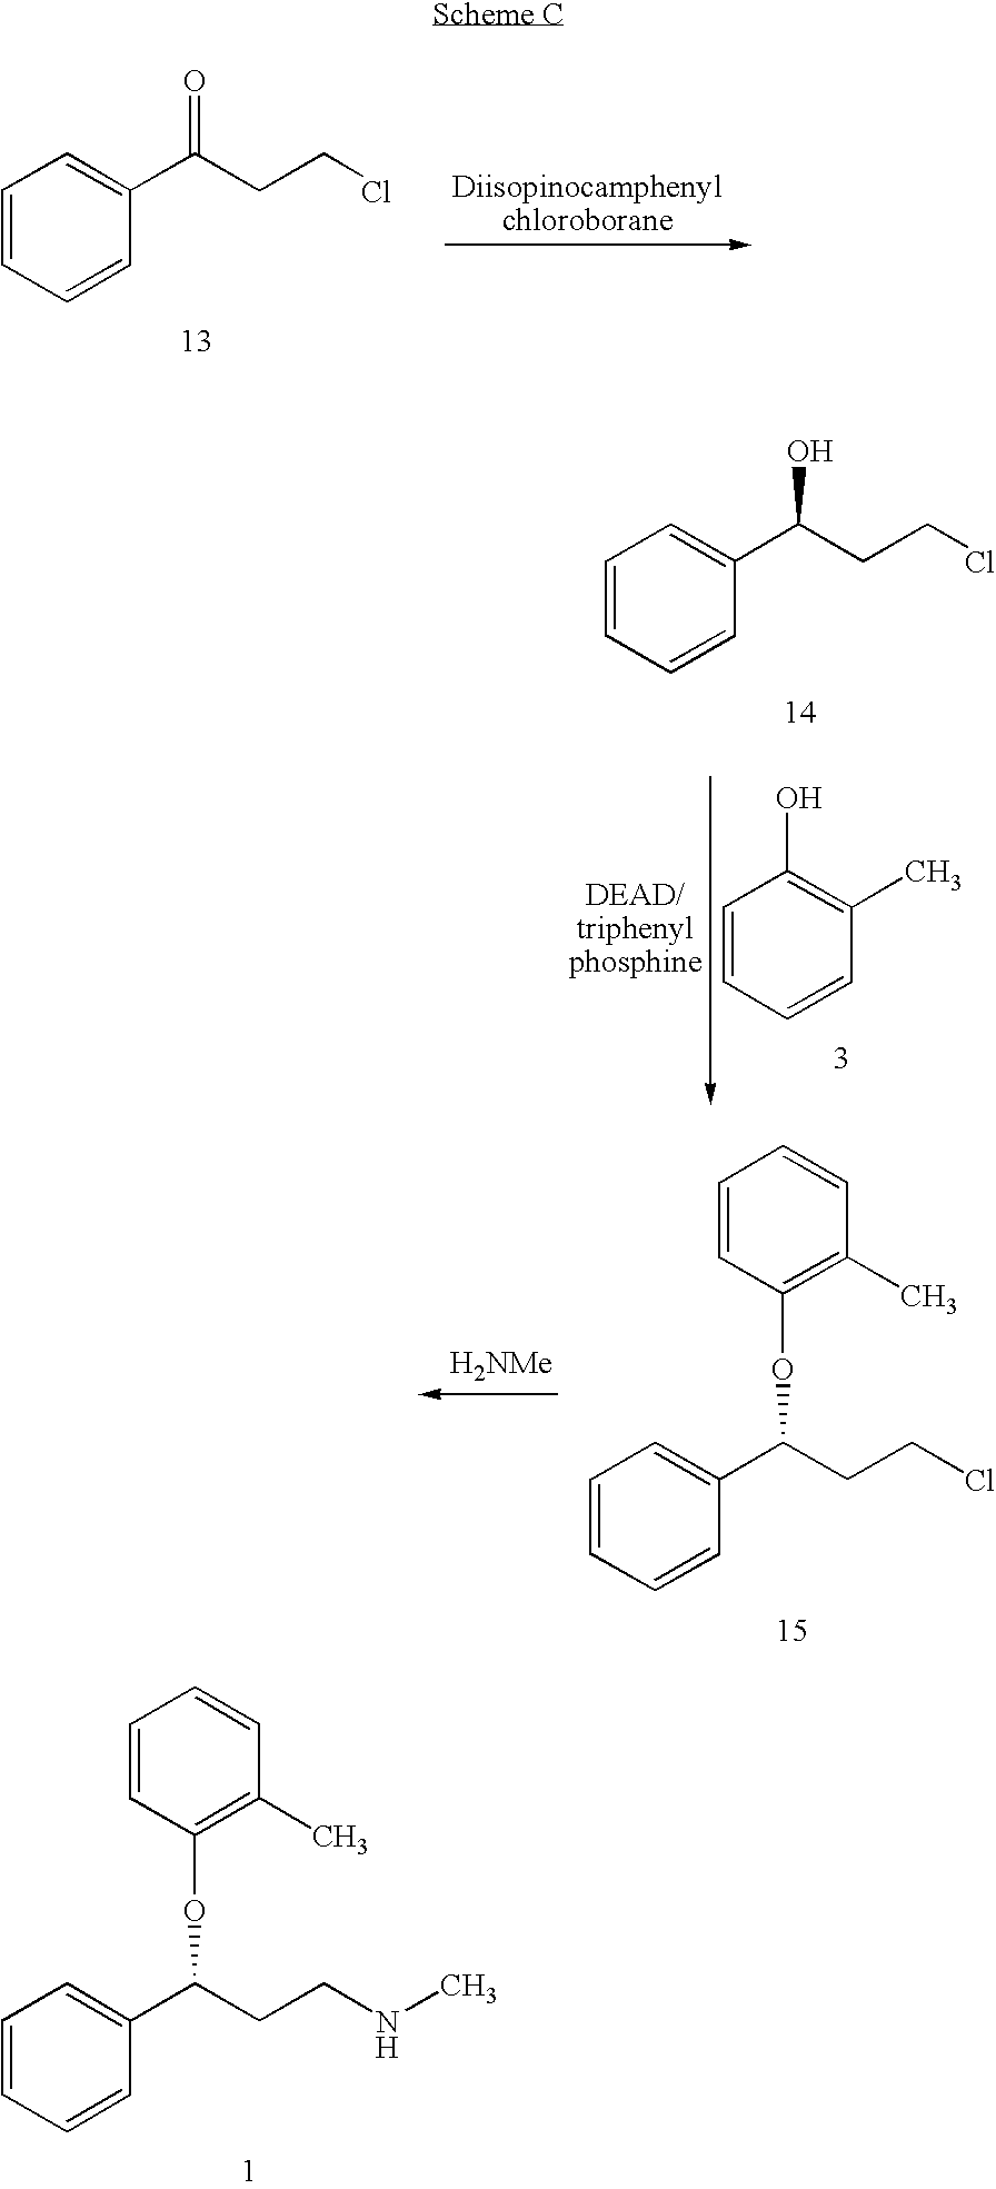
C1=CC=CC(C(CCCl)=O)=C1.C1=CC=CC(C(CCCl)OC2=C(C)C=CC=C2)=C1.[H2NMe].C1=CC=CC(C(CCNC)OC2=C(C)C=CC=C2)=C1.C1=CC=CC(C(CCCl)O)=C1.C1=CC=CC(C)=C1O
